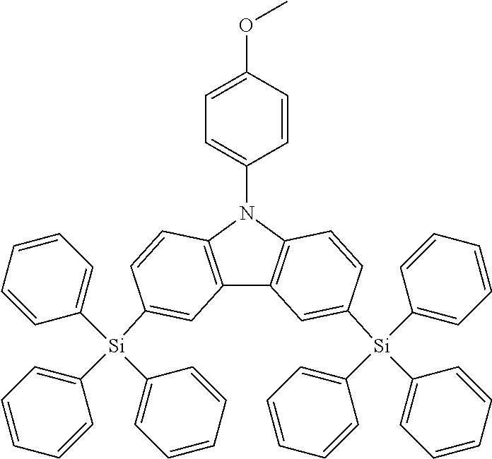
C12=C(N(C3=CC=C(OC)C=C3)C3=C1C=C([Si](C1=CC=CC=C1)(C1=CC=CC=C1)C1=CC=CC=C1)C=C3)C=CC([Si](C1=CC=CC=C1)(C1=CC=CC=C1)C1=CC=CC=C1)=C2
